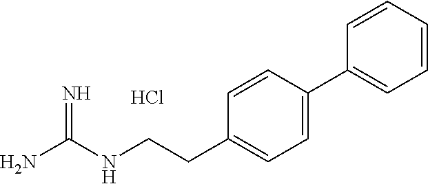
NC(NCCC1=CC=C(C2=CC=CC=C2)C=C1)=N.Cl
